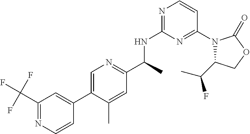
N1(C2=NC(NC(C)C3=NC=C(C4=CC(C(F)(F)F)=NC=C4)C(C)=C3)=NC=C2)C(C(C)F)COC1=O
